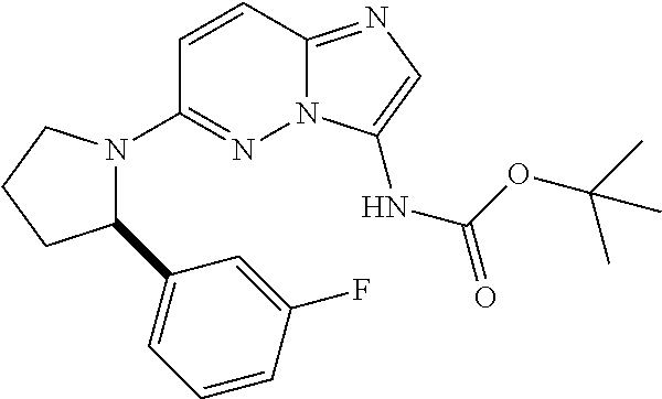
N12C(=NC=C1NC(=O)OC(C)(C)C)C=CC(N1C(C3=CC=CC(F)=C3)CCC1)=N2
